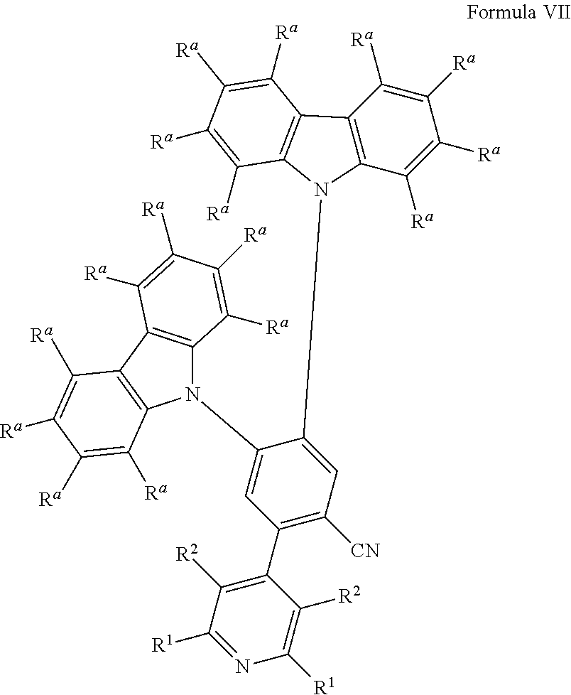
C12=C(C3=C(C([Ra])=C([Ra])C([Ra])=C3[Ra])N1C1=CC(C3=C([R2])C([R1])=NC([R1])=C3[R2])=C([CN])C=C1N1C3=C(C([Ra])=C([Ra])C([Ra])=C3[Ra])C3=C1C([Ra])=C([Ra])C([Ra])=C3[Ra])C([Ra])=C([Ra])C([Ra])=C2[Ra]
